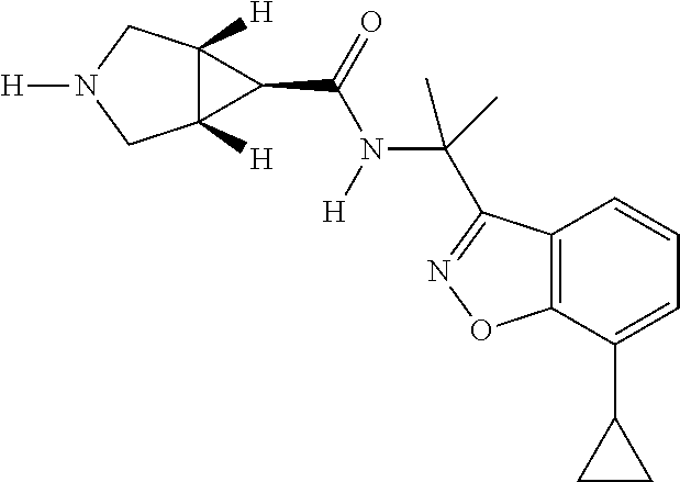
C12([H])C([H])(CN([H])C1)C2C(=O)N(C(C1=NOC2=C1C=CC=C2C1CC1)(C)C)[H]
